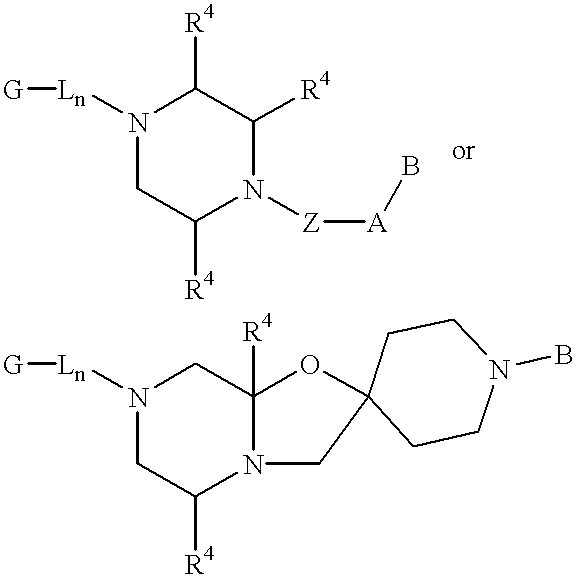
N1([Ln][G])CC([R4])N([Z][A]B)C([R4])C1[R4].N1([Ln][G])CC([R4])N2C([R4])(C1)OC1(C2)CCN(B)CC1
